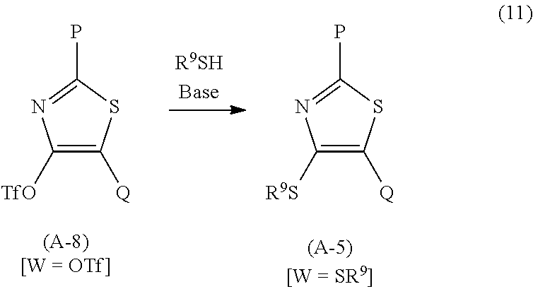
C1([TfO])=C([Q])SC(P)=N1.C1([R9S])=C([Q])SC(P)=N1
